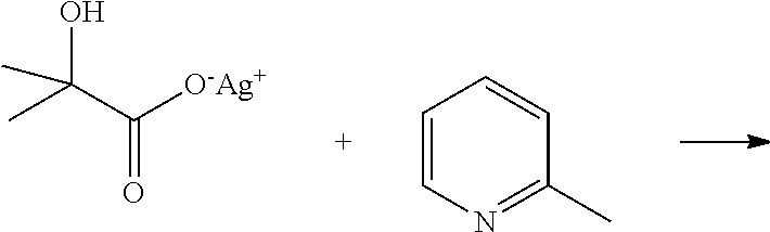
OC(C([O-Ag+])=O)(C)C.C1=CN=C(C)C=C1
